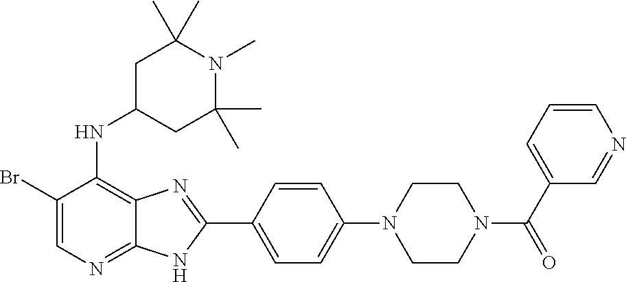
BrC1=CN=C2C(=C1NC1CC(C)(C)N(C)C(C)(C)C1)N=C(C1=CC=C(N3CCN(C(=O)C4=CC=CN=C4)CC3)C=C1)N2
